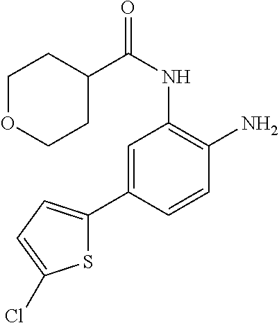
C1=C(C2=CC=C(Cl)S2)C=CC(N)=C1NC(C1CCOCC1)=O
